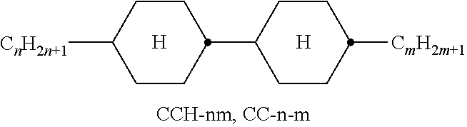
[H].[H].C1CC([CmH2m+1])CCC1C1CCC([CnH2n+1])CC1
